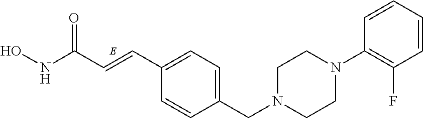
N(C(=O)C=CC1=CC=C(CN2CCN(C3=C(F)C=CC=C3)CC2)C=C1)O
